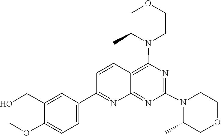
C1CN(C2=C3C=CC(C4=CC=C(OC)C(CO)=C4)=NC3=NC(N3CCOCC3C)=N2)C(C)CO1
